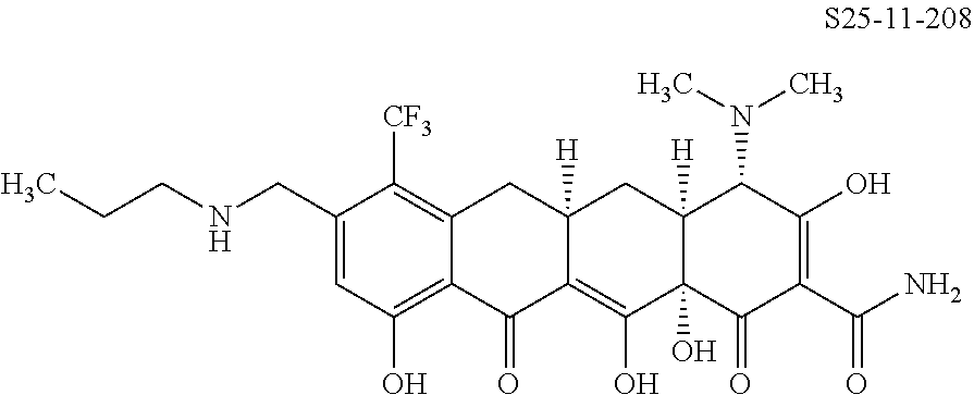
C1=C(CNCCC)C([CF3])=C2C(=C1O)C(=O)C1=C(O)C3(O)C([H])(CC1([H])C2)C(N(C)C)C(O)=C(C(N)=O)C3=O
